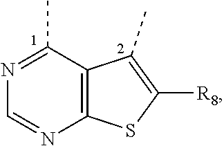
C12=C(C(C)=NC=N1)C(C)=C([R8])S2
